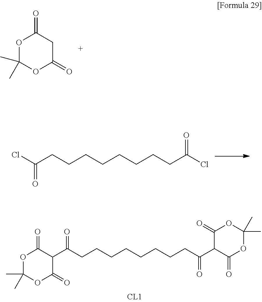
O1C(C)(C)OC(=O)CC1=O.ClC(CCCCCCCCC(Cl)=O)=O.C1(=O)C(C(CCCCCCCCC(=O)C2C(=O)OC(C)(C)OC2=O)=O)C(=O)OC(C)(C)O1
